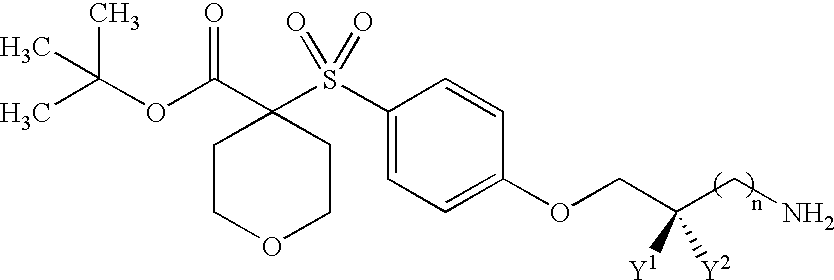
CC(OC(C1(S(C2=CC=C(OCC(CN)([Y1])[Y2])C=C2)(=O)=O)CCOCC1)=O)(C)C
